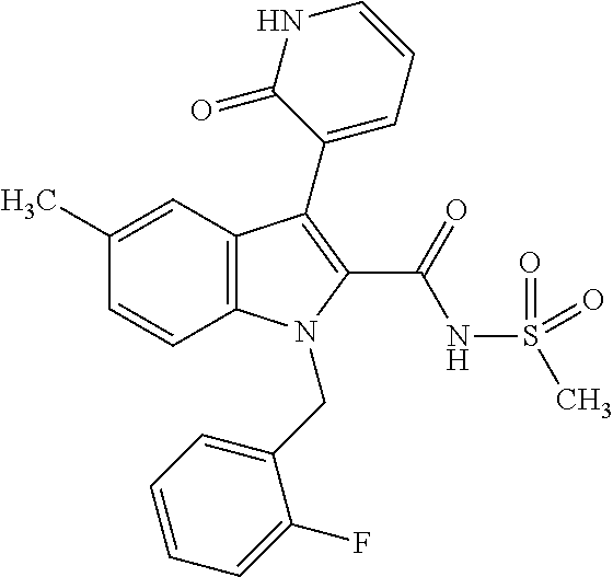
C1(C)=CC2=C(C=C1)N(CC1=CC=CC=C1F)C(C(=O)NS(C)(=O)=O)=C2C1=CC=CNC1=O
